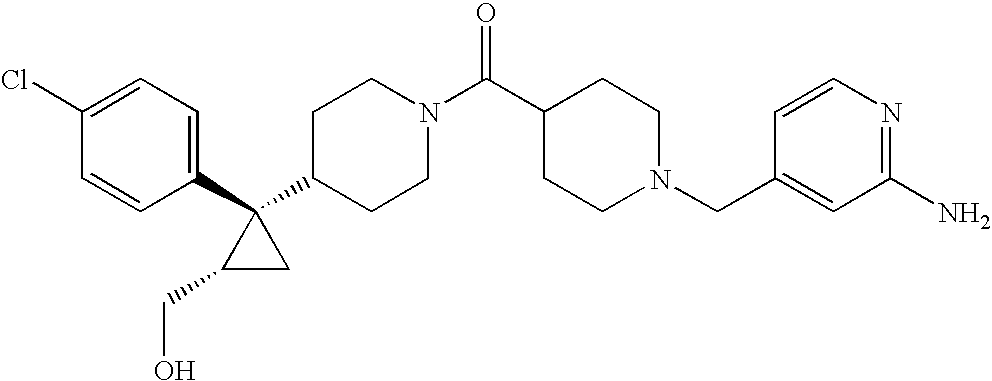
C1(Cl)=CC=C(C2(C3CCN(C(C4CCN(CC5=CC(N)=NC=C5)CC4)=O)CC3)C(CO)C2)C=C1
